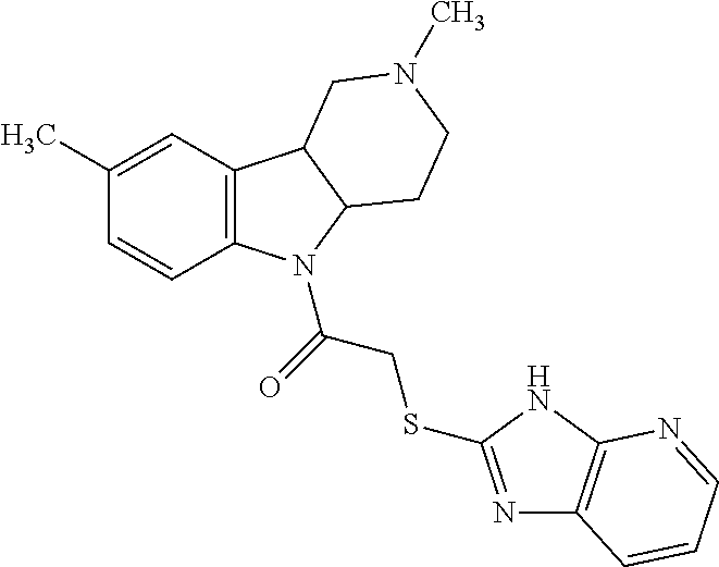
C1(C)=CC2=C(C=C1)N(C(=O)CSC1=NC3=C(N1)N=CC=C3)C1C2CN(C)CC1
